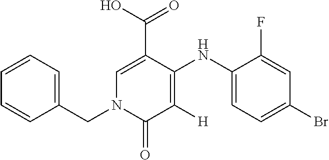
C1=C(C(O)=O)C(NC2=CC=C(Br)C=C2F)=C([H])C(=O)N1CC1=CC=CC=C1
